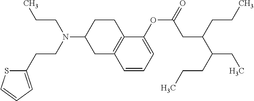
C1(OC(CC(C(CC)CCC)CCC)=O)=CC=CC2=C1CCC(N(CCC)CCC1=CC=CS1)C2
